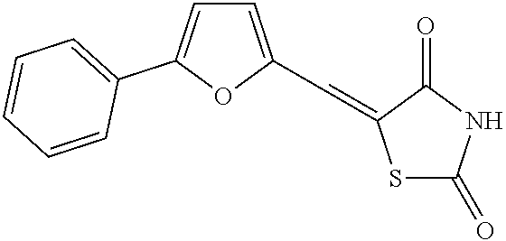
C1=C(C=C2SC(=O)NC2=O)OC(C2=CC=CC=C2)=C1
